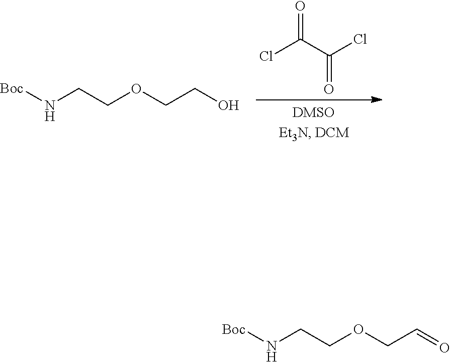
O=C(C(Cl)=O)Cl.[Boc]NCCOCCO.[Boc]NCCOCC=O
